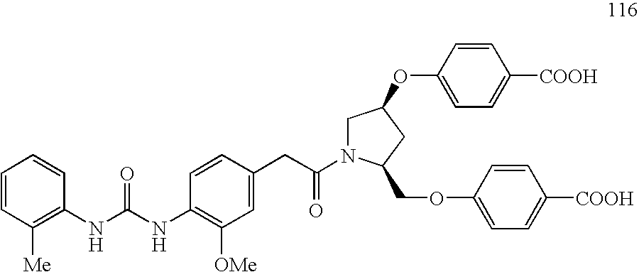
C1=CC([Me])=C(NC(NC2=C([OMe])C=C(CC(=O)N3CC(OC4=CC=C([COOH])C=C4)CC3COC3=CC=C([COOH])C=C3)C=C2)=O)C=C1
